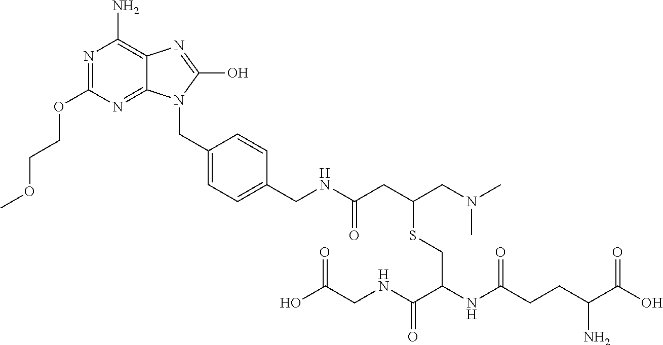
N1=C(OCCOC)N=C2C(=C1N)N=C(O)N2CC1=CC=C(CNC(=O)CC(CN(C)C)SCC(NC(CCC(C(O)=O)N)=O)C(NCC(O)=O)=O)C=C1
